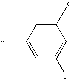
C1(C)=CC(C)=CC(F)=C1
